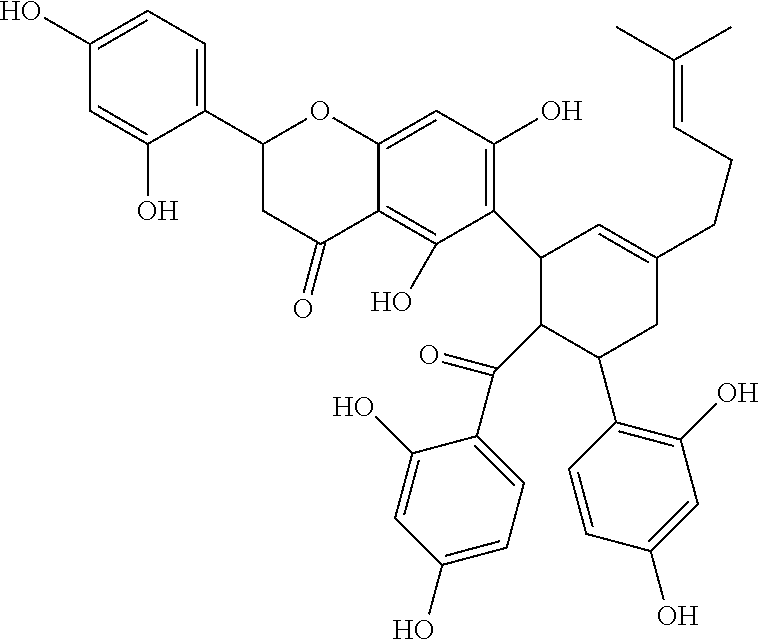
C1(C2CC(=O)C3=C(O)C(C4C(C(=O)C5=CC=C(O)C=C5O)C(C5=C(O)C=C(O)C=C5)CC(CCC=C(C)C)=C4)=C(O)C=C3O2)=CC=C(O)C=C1O
